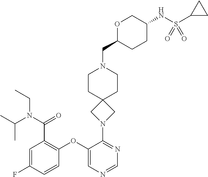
C1=C(F)C=CC(OC2=CN=CN=C2N2CC3(C2)CCN(CC2CCC(NS(C4CC4)(=O)=O)CO2)CC3)=C1C(N(C(C)C)CC)=O
